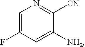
C1=C(F)C=C([NH2])C([CN])=N1
